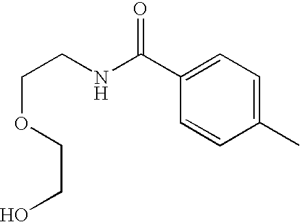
C(CNC(C1=CC=C(C)C=C1)=O)OCCO
